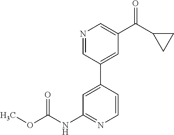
C1=C(C2=CC(C(C3CC3)=O)=CN=C2)C=CN=C1NC(OC)=O
